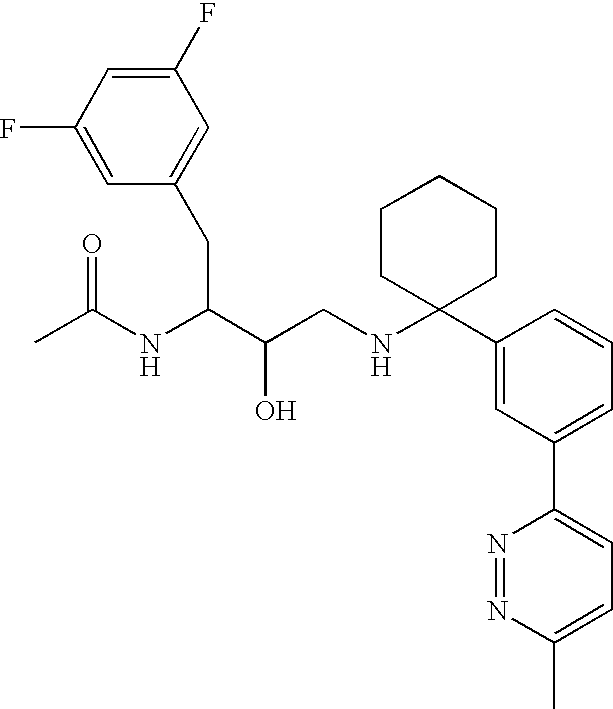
C1(F)=CC(CC(C(CNC2(C3=CC(C4=CC=C(C)N=N4)=CC=C3)CCCCC2)O)NC(C)=O)=CC(F)=C1
